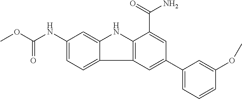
C1(NC(OC)=O)=CC=C2C(=C1)NC1=C2C=C(C2=CC=CC(OC)=C2)C=C1C(=O)N
